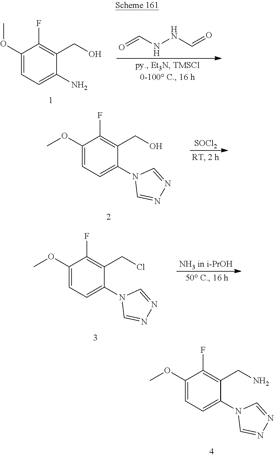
C1(OC)=CC=C(N2C=NN=C2)C(CN)=C1F.C1(OC)=CC=C(N)C(CO)=C1F.O=CNNC=O.[SOCl2].C1(OC)=CC=C(N2C=NN=C2)C(CO)=C1F.[NH3 in i-PrOH].C1(OC)=CC=C(N2C=NN=C2)C(CCl)=C1F
